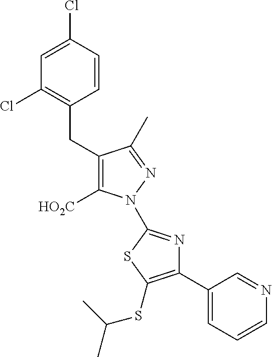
C(C1=C([HO2C])N(C2=NC(C3=CC=CN=C3)=C(SC(C)C)S2)N=C1C)C1=C(Cl)C=C(Cl)C=C1
